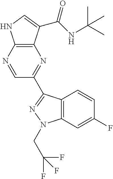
C12=C(N=CC(C3=NN(CC(F)(F)F)C4=C3C=CC(F)=C4)=N1)NC=C2C(NC(C)(C)C)=O
